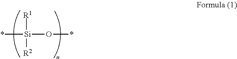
*[Si]([R1])([R2])O*
